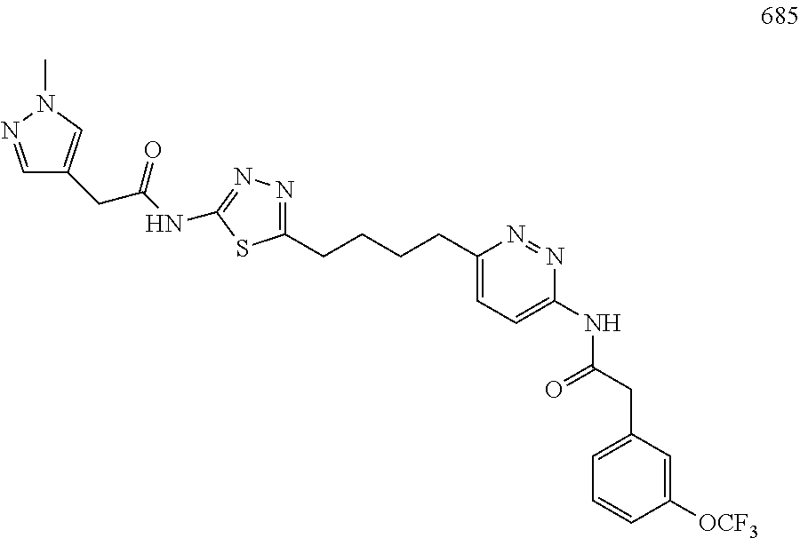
C1(CCCCC2=CC=C(NC(CC3=CC=CC([OCF3])=C3)=O)N=N2)=NN=C(NC(CC2=CN(C)N=C2)=O)S1
